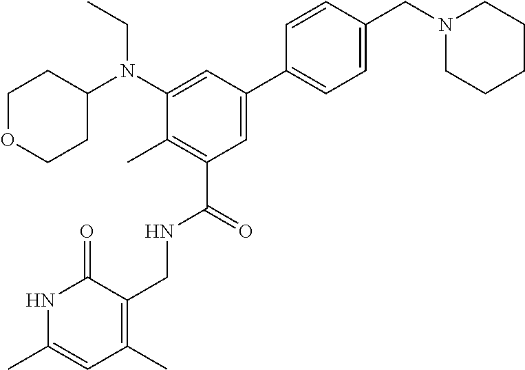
C1OCCC(N(C2=CC(C3=CC=C(CN4CCCCC4)C=C3)=CC(C(NCC3=C(C)C=C(C)NC3=O)=O)=C2C)CC)C1
